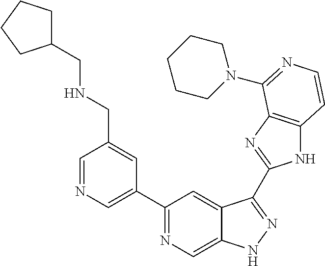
C1=NC=C(C2=NC=C3C(=C2)C(C2=NC4=C(N2)C=CN=C4N2CCCCC2)=NN3)C=C1CNCC1CCCC1
